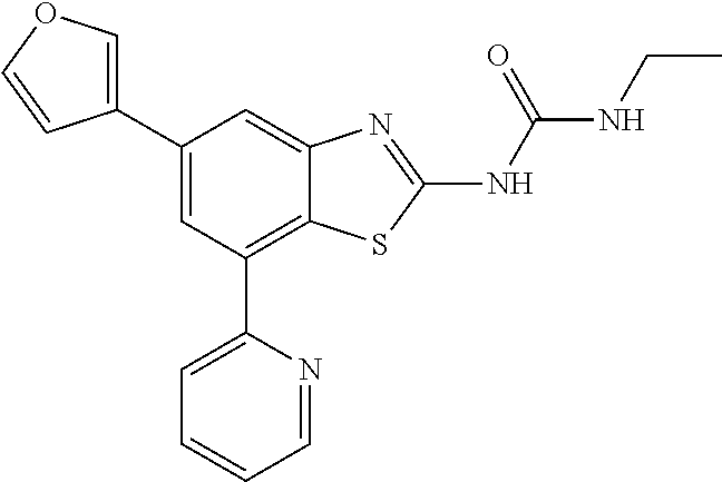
C1(C2=CC(C3=CC=CC=N3)=C3C(=C2)N=C(NC(NCC)=O)S3)=COC=C1
